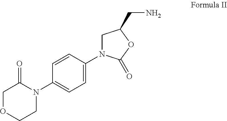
C1OCCN(C2=CC=C(N3CC(CN)OC3=O)C=C2)C1=O
